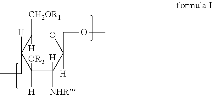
O1C([H])([CH2OR1])C([H])(CC)C([OR2])([H])C([H])([NHR])C1([H])COC
